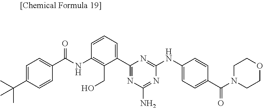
C1=CC(NC(C2=CC=C(C(C)(C)C)C=C2)=O)=C(CO)C(C2=NC(N)=NC(NC3=CC=C(C(N4CCOCC4)=O)C=C3)=N2)=C1
